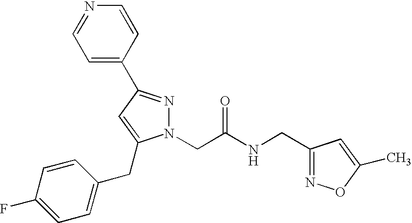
C1=C(C2=NN(CC(NCC3=NOC(C)=C3)=O)C(CC3=CC=C(F)C=C3)=C2)C=CN=C1
